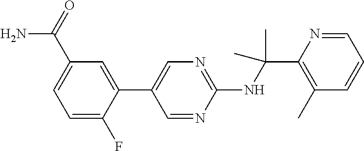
C1(C2=CN=C(NC(C)(C)C3=C(C)C=CC=N3)N=C2)=CC(C(N)=O)=CC=C1F
